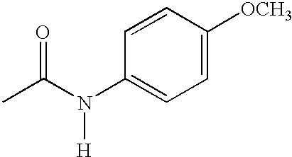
C1=CC(N(C(C)=O)[H])=CC=C1[OCH3]
